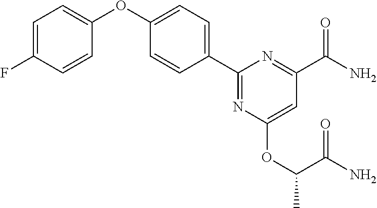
C1=C(F)C=CC(OC2=CC=C(C3=NC(OC(C(N)=O)C)=CC(C(=O)N)=N3)C=C2)=C1
